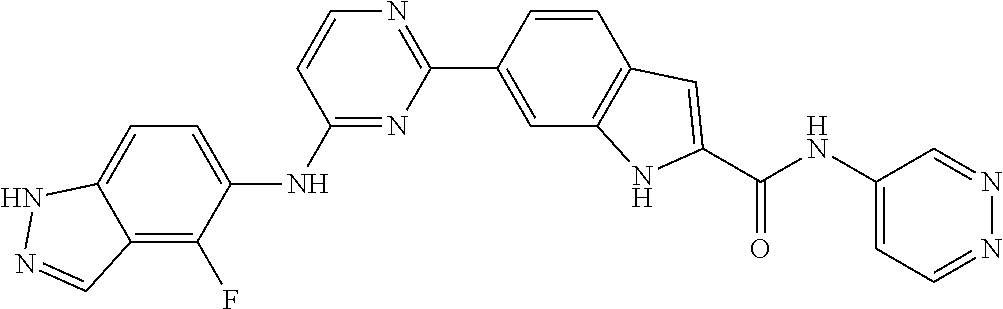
C12=C(F)C(NC3=NC(C4=CC5=C(C=C4)C=C(C(NC4=CC=NN=C4)=O)N5)=NC=C3)=CC=C1NN=C2
